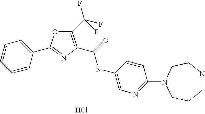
C1=CC(C2=NC(C(=O)NC3=CN=C(N4CCCNCC4)C=C3)=C(C(F)(F)F)O2)=CC=C1.Cl
